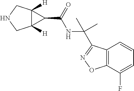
C12([H])C([H])(CNC1)C2C(=O)NC(C)(C)C1=NOC2=C1C=CC=C2F
